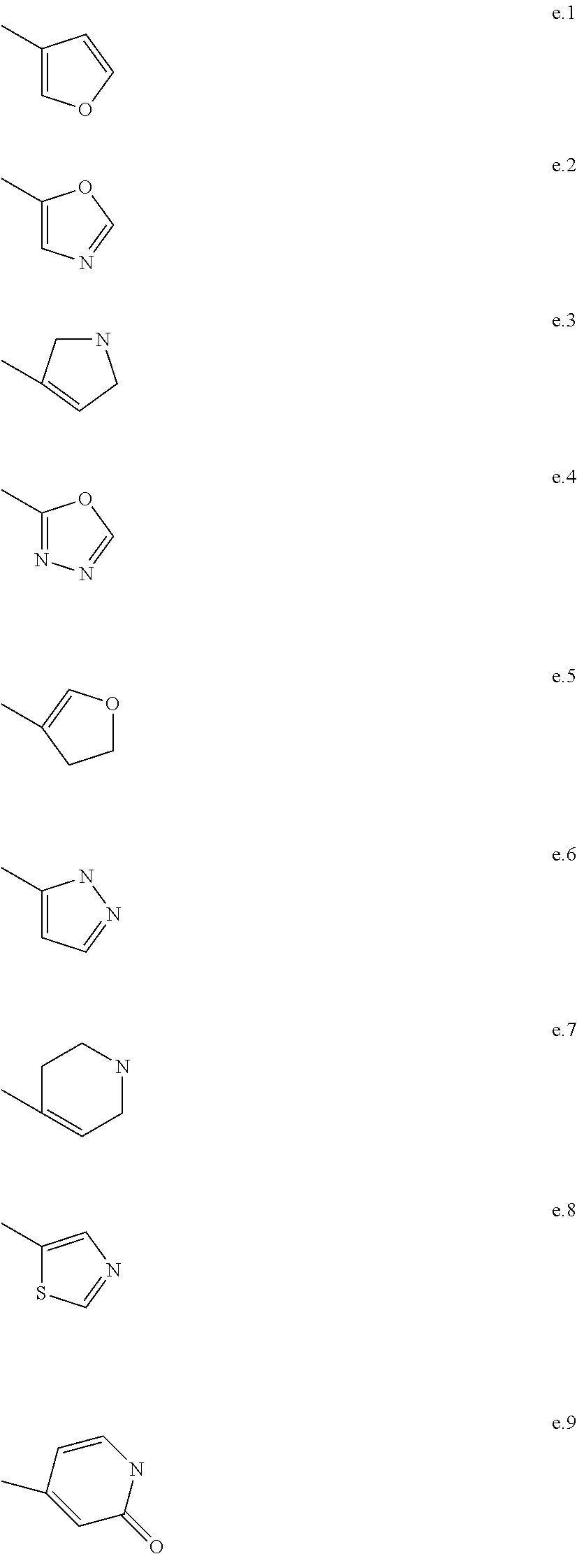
C1(C)=COC=C1.C1(C)=CN=CO1.N1CC(C)=CC1.C1(C)=NN=CO1.C1OC=C(C)C1.C1(C)=CC=NN1.C1C(C)=CCNC1.C1(C)=CN=CS1.C1=C(C)C=CNC1=O
